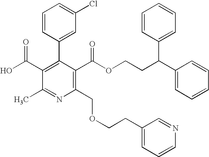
C1(C)=NC(COCCC2=CC=CN=C2)=C(C(OCCC(C2=CC=CC=C2)C2=CC=CC=C2)=O)C(C2=CC(Cl)=CC=C2)=C1C(=O)O
